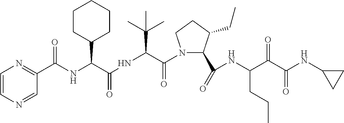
N(C(C(=O)N1C(C(=O)NC(C(C(NC2CC2)=O)=O)CCC)C(CC)CC1)C(C)(C)C)C(=O)C(C1CCCCC1)NC(=O)C1=NC=CN=C1
